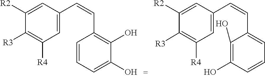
C1([R2])=CC(C=CC2=C(O)C(O)=CC=C2)=CC([R4])=C1[R3].C1([R2])=CC(C=CC2=CC=CC(O)=C2O)=CC([R4])=C1[R3]
